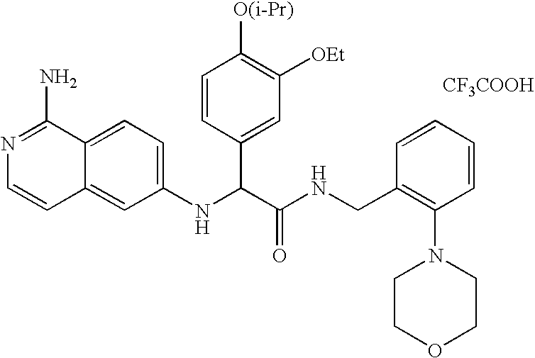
C1(NC(C(NCC2=C(N3CCOCC3)C=CC=C2)=O)C2=CC([OEt])=C([O(i-Pr)])C=C2)=CC=C2C(=C1)C=CN=C2N.[CF3COOH]
